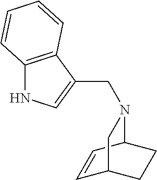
C(N1C2C=CC(CC2)C1)C1=CNC2=C1C=CC=C2
